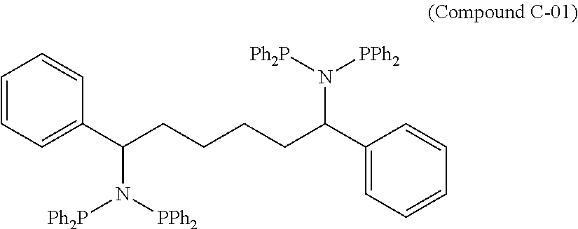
C1=CC=C(C(N([Ph2P])[PPh2])CCCCC(N([PPh2])[Ph2P])C2=CC=CC=C2)C=C1
